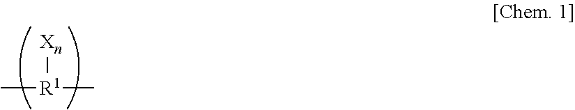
[Xn][R1](C)C
